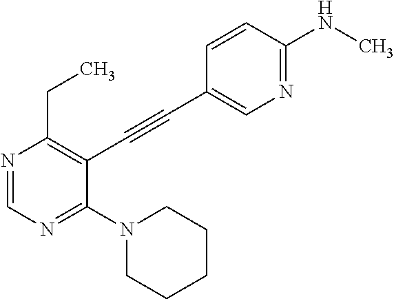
N1=CN=C(N2CCCCC2)C(C#CC2=CN=C(NC)C=C2)=C1CC
